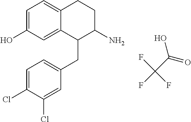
C1=C(O)C=C2C(=C1)CCC(N)C2CC1=CC=C(Cl)C(Cl)=C1.FC(C(=O)O)(F)F
